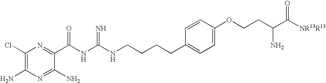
C1(Cl)=C(N)N=C(N)C(C(NC(NCCCCC2=CC=C(OCCC(C([NR13R13])=O)N)C=C2)=N)=O)=N1
